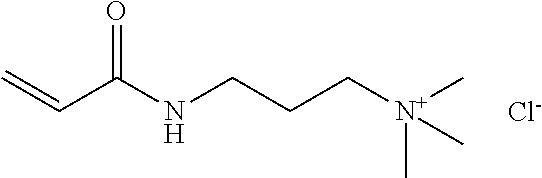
C=CC(NCCC[N+](C)(C)C)=O.[Cl-]
